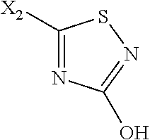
N1=C([X2])SN=C1O
